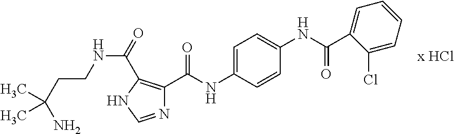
N1=CNC(C(=O)NCCC(N)(C)C)=C1C(NC1=CC=C(NC(C2=CC=CC=C2Cl)=O)C=C1)=O
